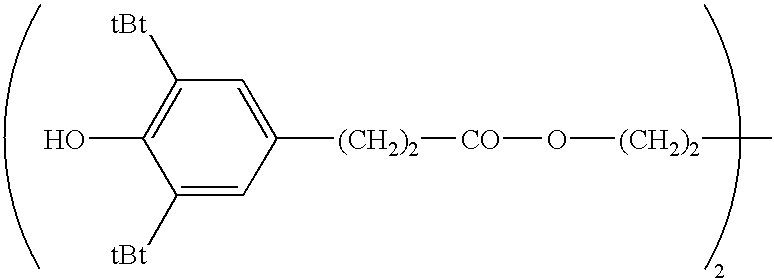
C1([tBt])=CC([(CH2)2][CO]O[(CH2)2]C)=CC([tBt])=C1O
